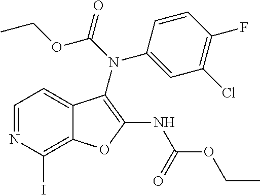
C12=C(I)N=CC=C1C(N(C1=CC(Cl)=C(F)C=C1)C(OCC)=O)=C(NC(=O)OCC)O2
